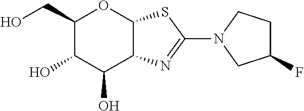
C1(CO)C(O)C(O)C2C(O1)SC(N1CC(F)CC1)=N2
